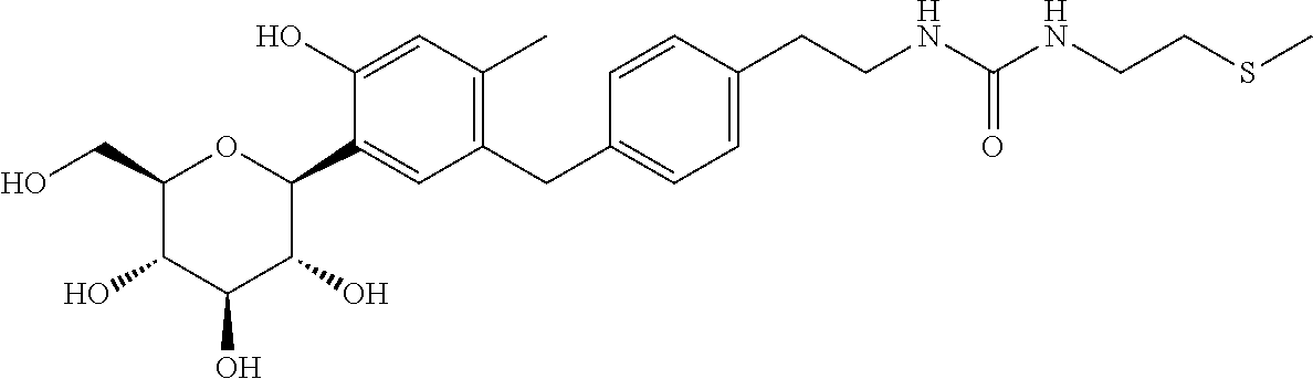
C1(CO)C(O)C(O)C(O)C(C2=CC(CC3=CC=C(CCNC(NCCSC)=O)C=C3)=C(C)C=C2O)O1
